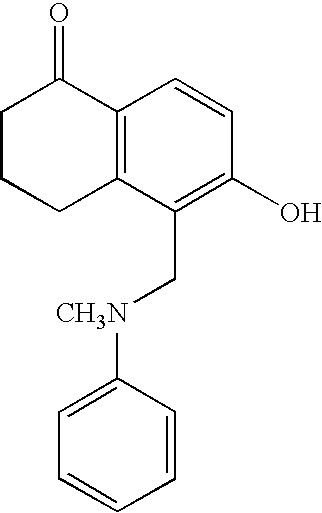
C12=C(C(C[CH3N]C3=CC=CC=C3)=C(O)C=C1)CCCC2=O
